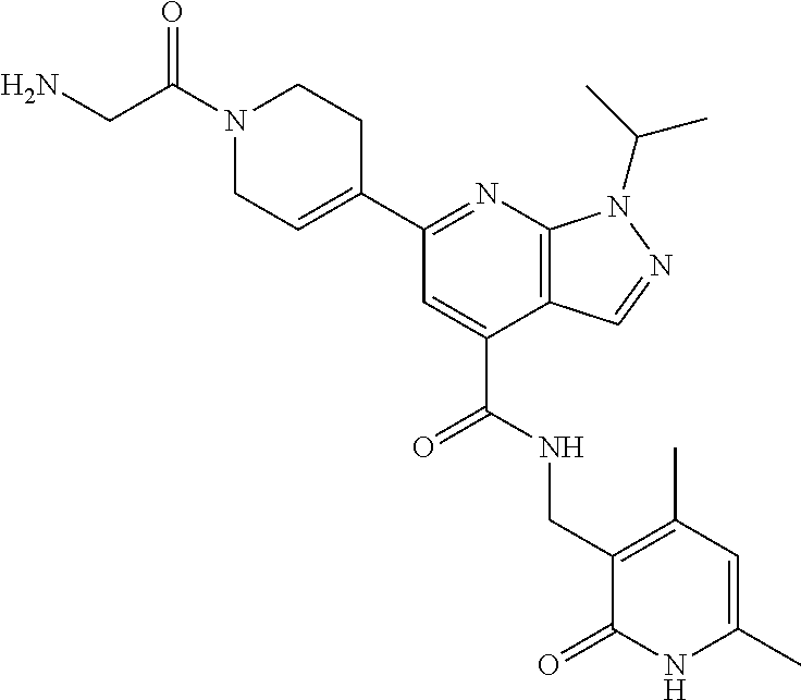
C1N(C(CN)=O)CCC(C2=NC3=C(C(C(=O)NCC4=C(C)C=C(C)NC4=O)=C2)C=NN3C(C)C)=C1
